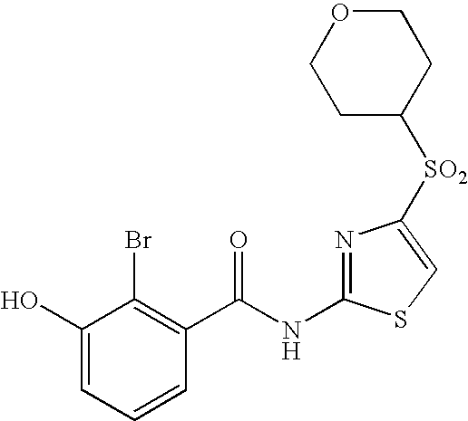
C1(O)=CC=CC(C(NC2=NC([SO2]C3CCOCC3)=CS2)=O)=C1Br
